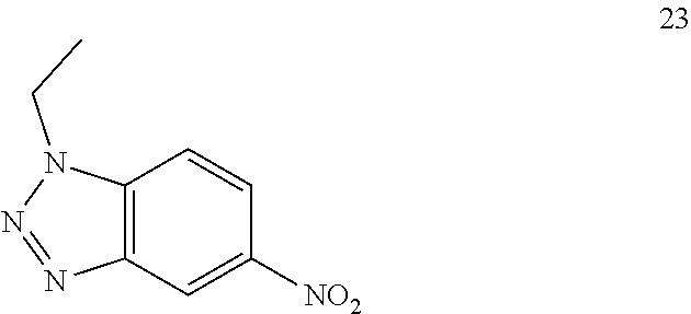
C12=C(C=C([NO2])C=C1)N=NN2CC
